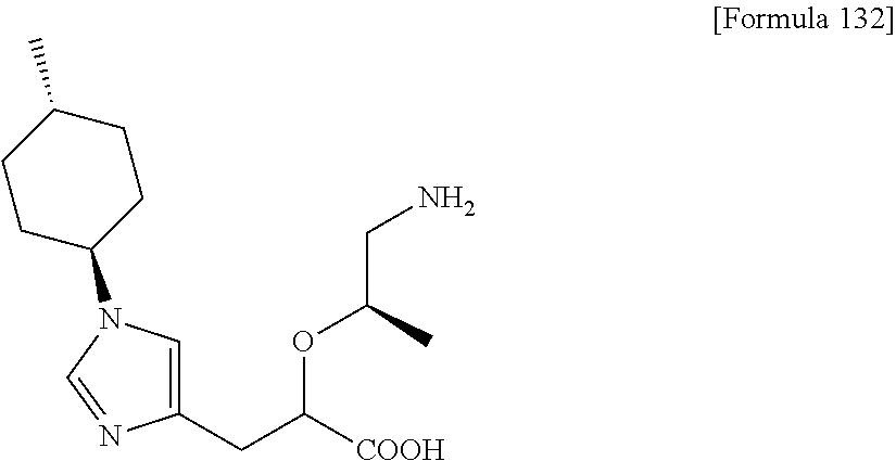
O(C(CC1=CN(C2CCC(C)CC2)C=N1)[COOH])C(CN)C
